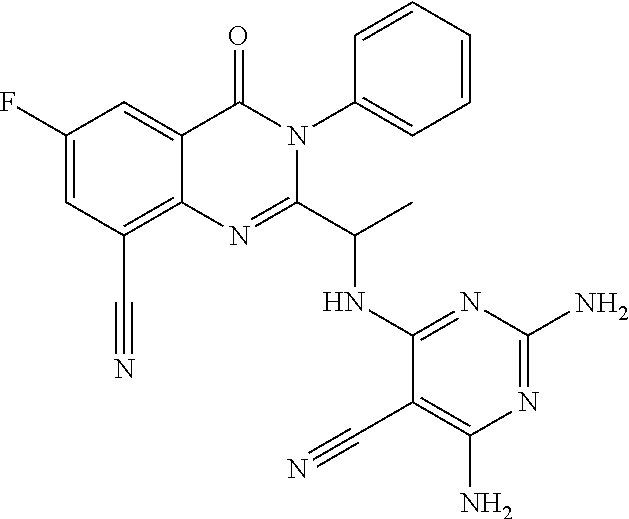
C1(F)=CC(C#N)=C2C(=C1)C(=O)N(C1=CC=CC=C1)C(C(C)NC1=NC(N)=NC(N)=C1C#N)=N2
